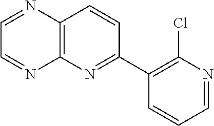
C12=C(N=C(C3=C(Cl)N=CC=C3)C=C1)N=CC=N2
